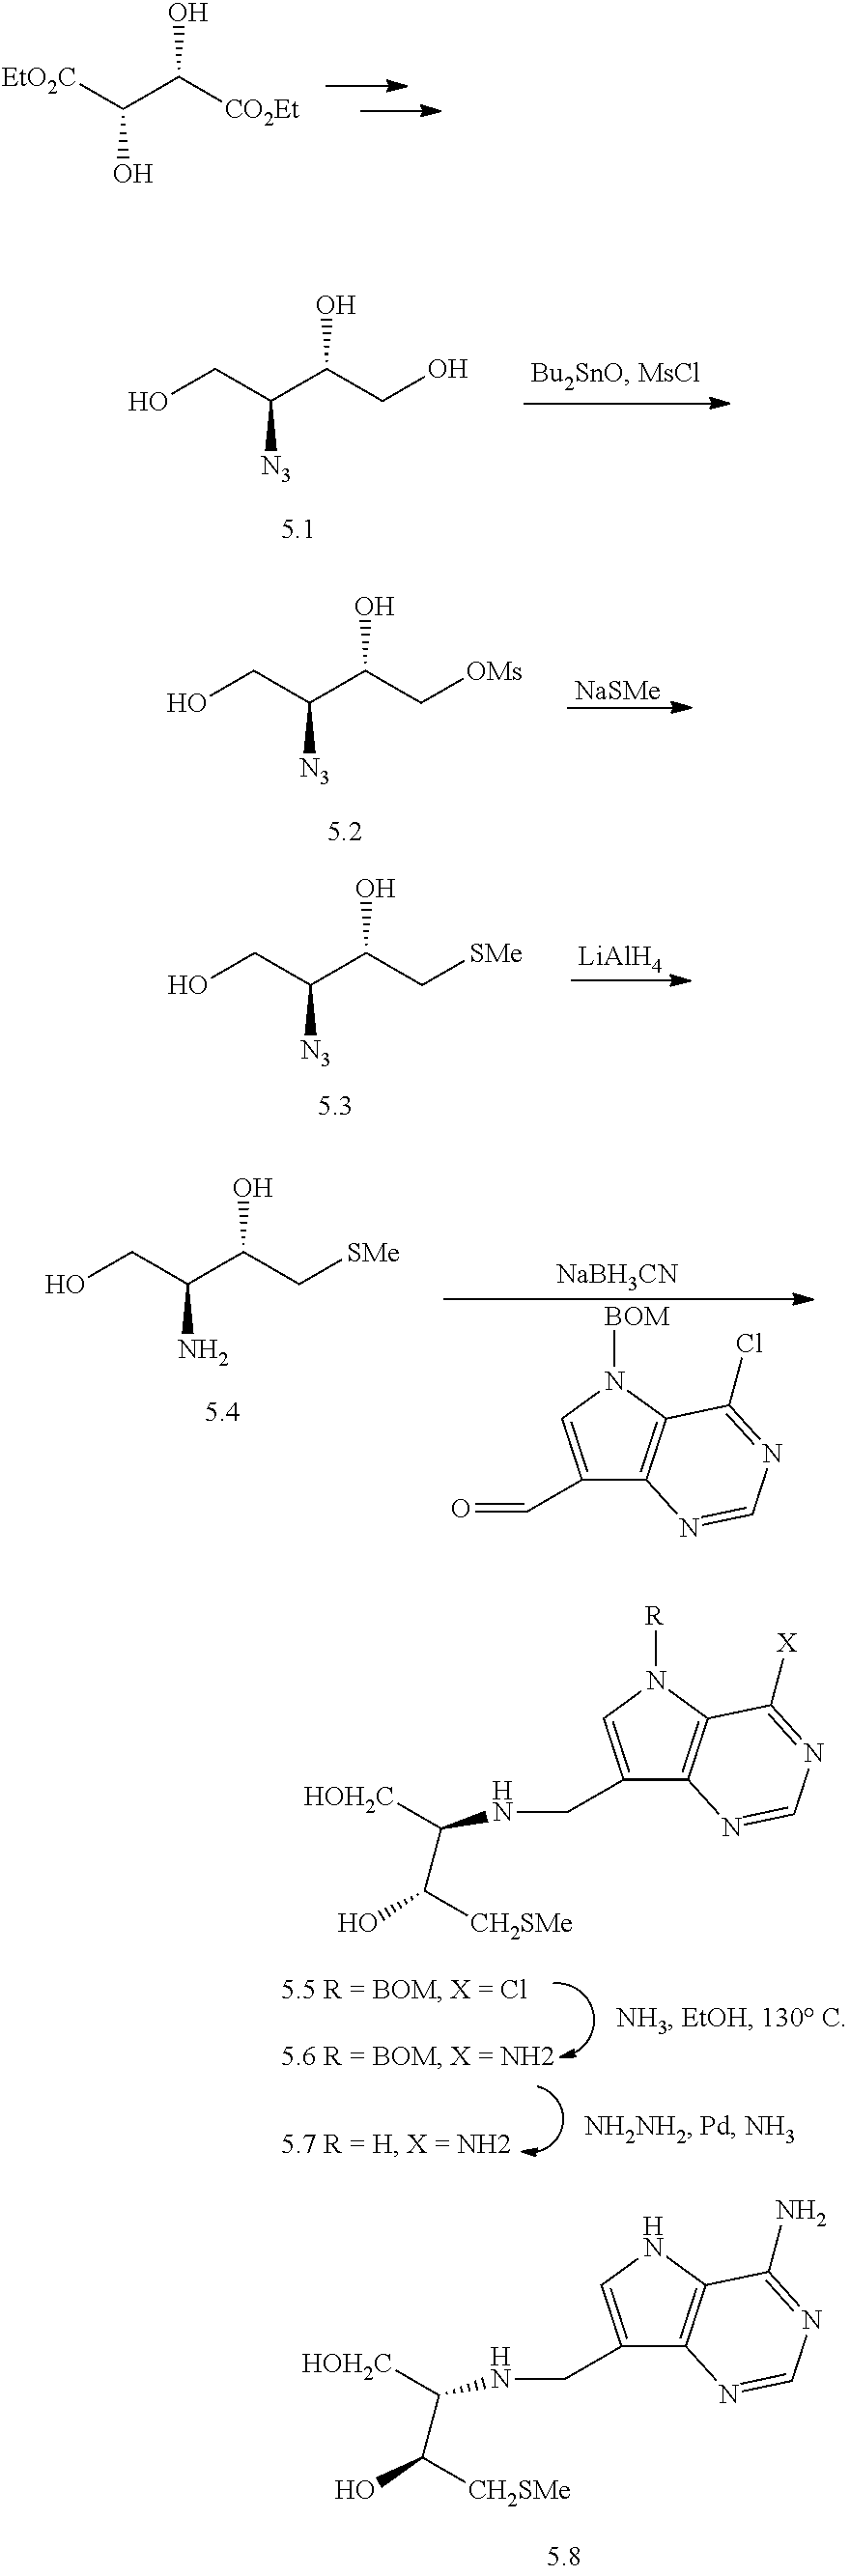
[EtO2C]C(C([CO2Et])O)O.C(C(C(C[OMs])O)[N3])O.[NaSMe].C(C(C(C[SMe])O)N)O.C1(C=O)=CN([BOM])C2=C1N=CN=C2Cl.[NaBH3CN].C(C(C(CO)O)[N3])O.C(C(C(C[SMe])O)[N3])O.[LiAlH4].C1(CNC([HOH2C])C([CH2SMe])O)=CN([R])C2=C1N=CN=C2[X].C1(CNC([HOH2C])C([CH2SMe])O)=CNC2=C1N=CN=C2N
